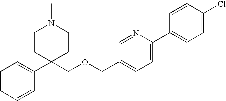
C1=CC=CC(C2(COCC3=CC=C(C4=CC=C(Cl)C=C4)N=C3)CCN(C)CC2)=C1
